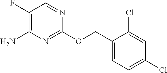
C1(OCC2=CC=C(Cl)C=C2Cl)=NC(N)=C(F)C=N1
